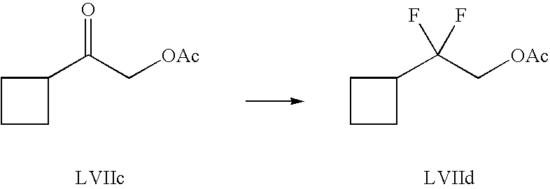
C1CCC1C(C[OAc])(F)F.C1CCC1C(C[OAc])=O
